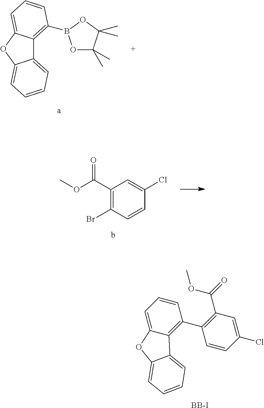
[BB-I].C1=CC(Cl)=CC(C(=O)OC)=C1C1=C2C(=CC=C1)OC1=CC=CC=C21.C12=CC=CC=C1OC1=CC=CC(B3OC(C)(C)C(C)(C)O3)=C21.C1(C(OC)=O)=C(Br)C=CC(Cl)=C1
